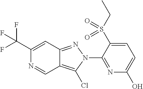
C1(C(F)(F)F)=CC2=NN(C3=NC(O)=CC=C3S(CC)(=O)=O)C(Cl)=C2C=N1
